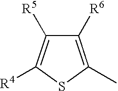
C1([R6])=C(C)SC([R4])=C1[R5]
